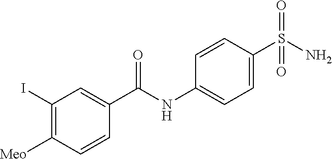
C1(I)=C([Meo])C=CC(C(NC2=CC=C(S(N)(=O)=O)C=C2)=O)=C1
